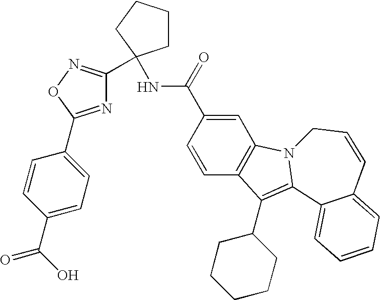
C1=C(C(NC2(C3=NOC(C4=CC=C(C(=O)O)C=C4)=N3)CCCC2)=O)C=CC2=C1N1C(=C2C2CCCCC2)C2=CC=CC=C2C=CC1
